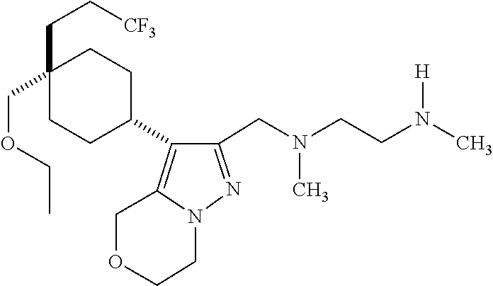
N(C)(CC1=NN2CCOCC2=C1C1CCC(CC[CF3])(COCC)CC1)CCN(C)[H]
